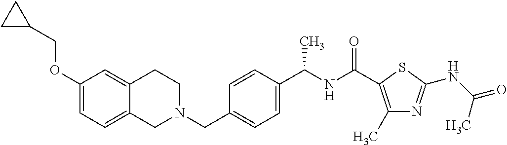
C1(OCC2CC2)=CC=C2C(=C1)CCN(CC1=CC=C(C(NC(=O)C3=C(C)N=C(NC(=O)C)S3)C)C=C1)C2
